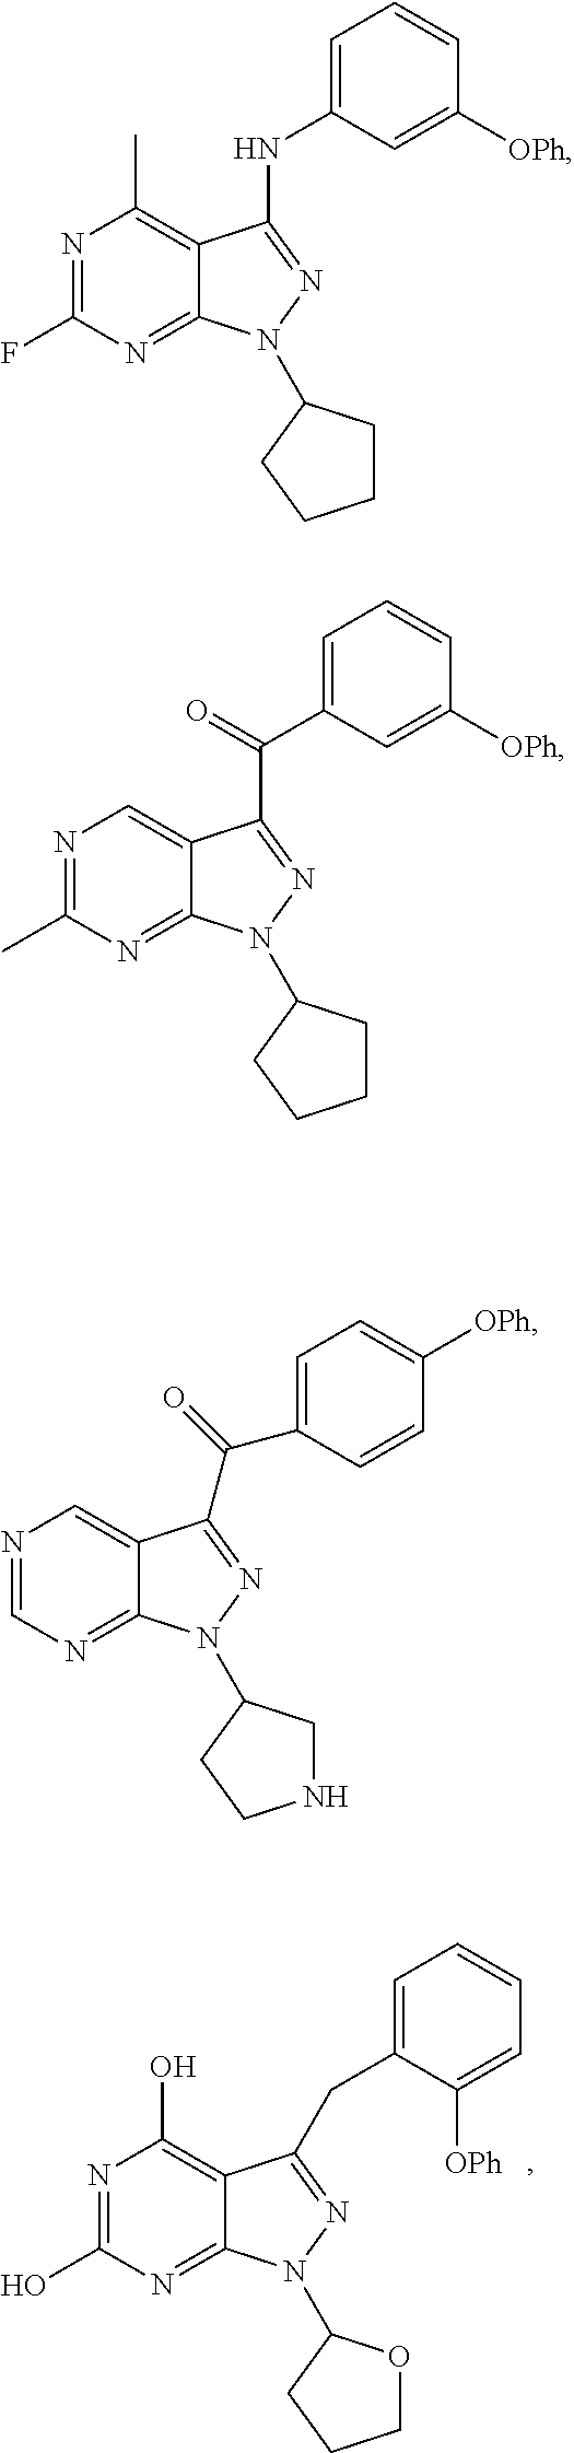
N1=C(O)N=C2C(=C1O)C(CC1=CC=CC=C1[OPh])=NN2C1OCCC1.N1=C(F)N=C2C(=C1C)C(NC1=CC=CC([OPh])=C1)=NN2C1CCCC1.N1=C(C)N=C2C(=C1)C(C(C1=CC=CC([OPh])=C1)=O)=NN2C1CCCC1.N1=CN=C2C(=C1)C(C(=O)C1=CC=C([OPh])C=C1)=NN2C1CNCC1
